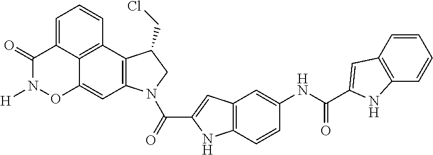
C12=C(C=CC(NC(=O)C3=CC4=C(C=CC=C4)N3)=C1)NC(C(=O)N1C3=C(C4=C5C(=CC=C4)C(=O)N([H])OC5=C3)C(CCl)C1)=C2
